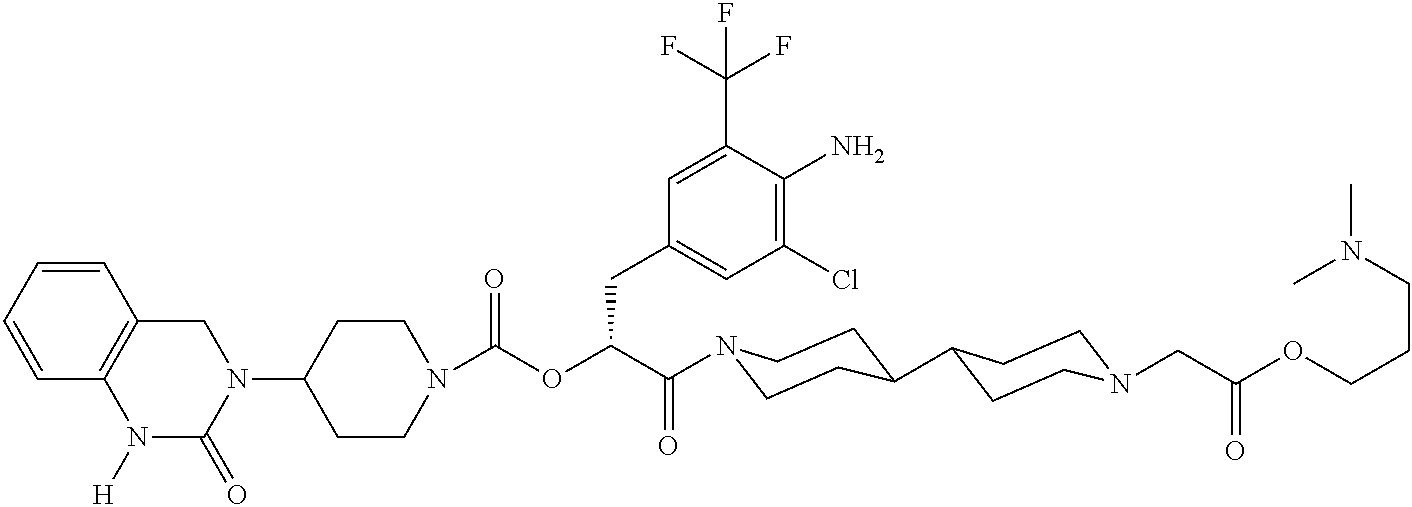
N1(C2CCN(C(=O)OC(C(=O)N3CCC(C4CCN(CC(OCCCN(C)C)=O)CC4)CC3)CC3=CC(Cl)=C(N)C(C(F)(F)F)=C3)CC2)CC2=C(N([H])C1=O)C=CC=C2
